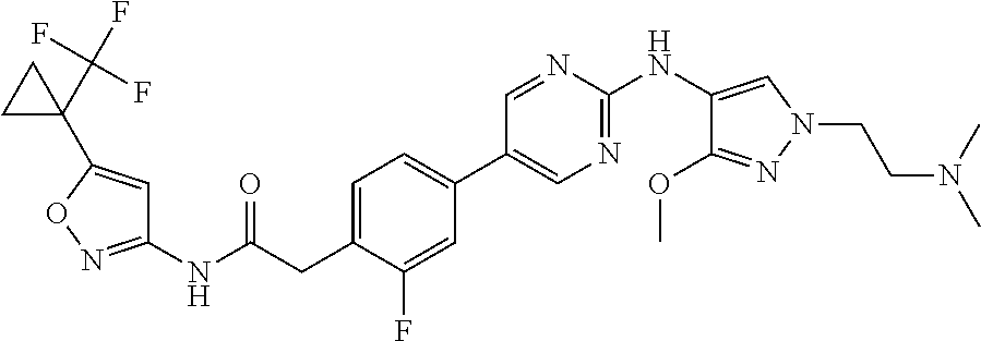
C1(NC(=O)CC2=CC=C(C3=CN=C(NC4=CN(CCN(C)C)N=C4OC)N=C3)C=C2F)=NOC(C2(C(F)(F)F)CC2)=C1
